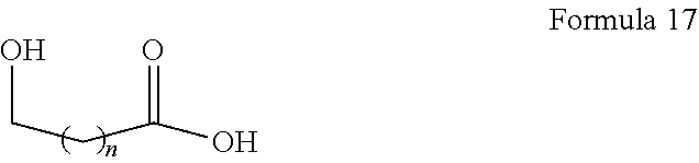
OCCC(=O)O
